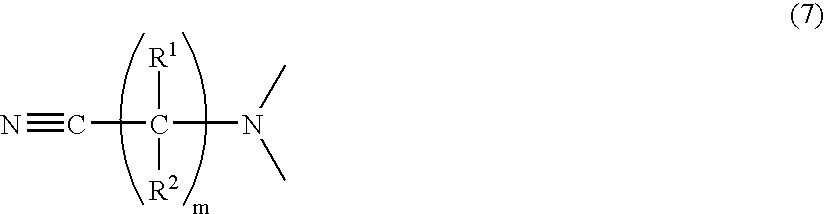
N#CC(N(C)C)([R1])[R2]
